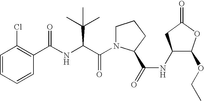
C1=CC=CC(Cl)=C1C(NC(C(N1CCCC1C(=O)NC1C(OCC)OC(=O)C1)=O)C(C)(C)C)=O
